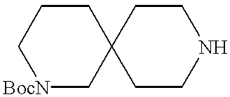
[BocN]1CC2(CCC1)CCNCC2
